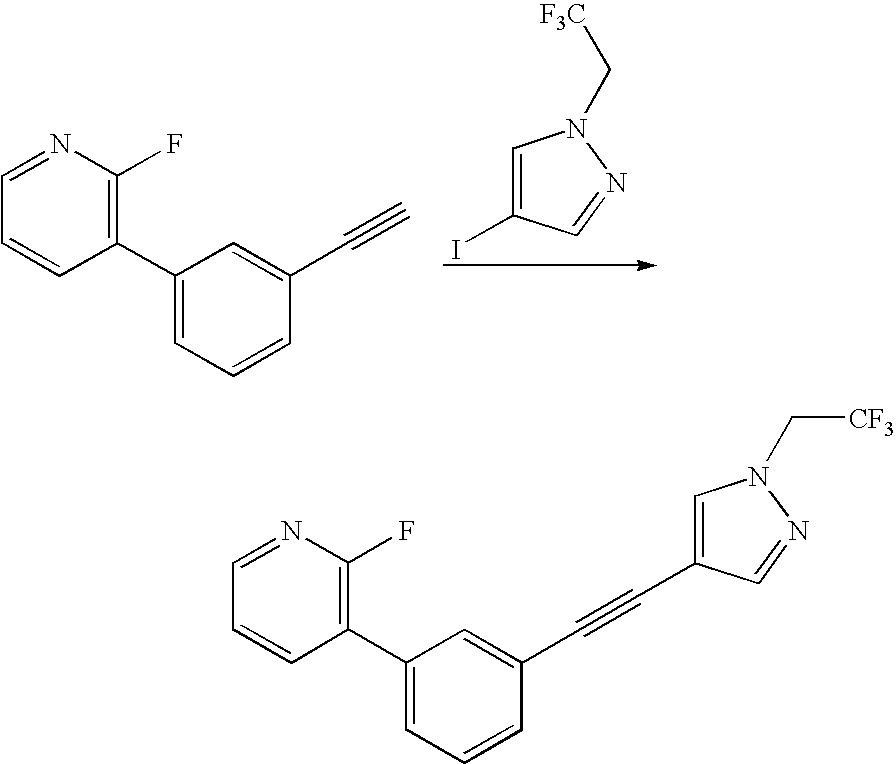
C1(C2=CC=CC(C#C)=C2)=C(F)N=CC=C1.C1=C(I)C=NN1C[F3C].C1(C2=CC=CC(C#CC3=CN(C[CF3])N=C3)=C2)=C(F)N=CC=C1
